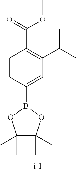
C1=CC(B2OC(C)(C)C(C)(C)O2)=CC(C(C)C)=C1C(=O)OC
